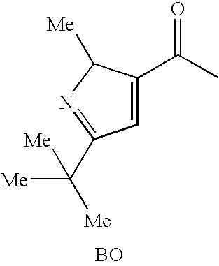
C1=C(C(=O)C)C([Me])N=C1C([Me])([Me])[Me].[BO]
